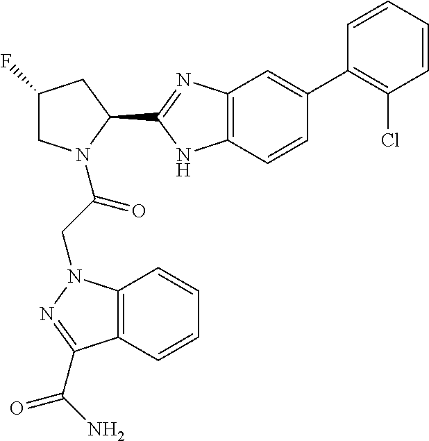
C1C(F)CC(C2=NC3=C(N2)C=CC(C2=C(Cl)C=CC=C2)=C3)N1C(CN1C2=C(C(C(N)=O)=N1)C=CC=C2)=O
